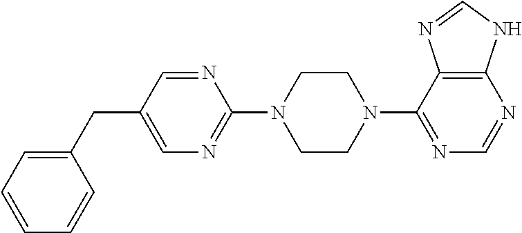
C1(CC2=CN=C(N3CCN(C4=NC=NC5=C4N=CN5)CC3)N=C2)=CC=CC=C1
